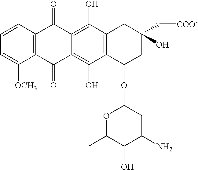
C1=C([OCH3])C2=C(C=C1)C(=O)C1=C(O)C3=C(C(O)=C1C2=O)C(OC1OC(C)C(O)C(N)C1)CC(O)(C[COO-])C3
